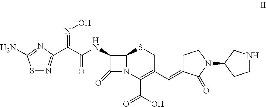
C1(NC(C(=NO)C2=NSC(N)=N2)=O)C(=O)N2C1SCC(C=C1CCN(C3CCNC3)C1=O)=C2C(=O)O
